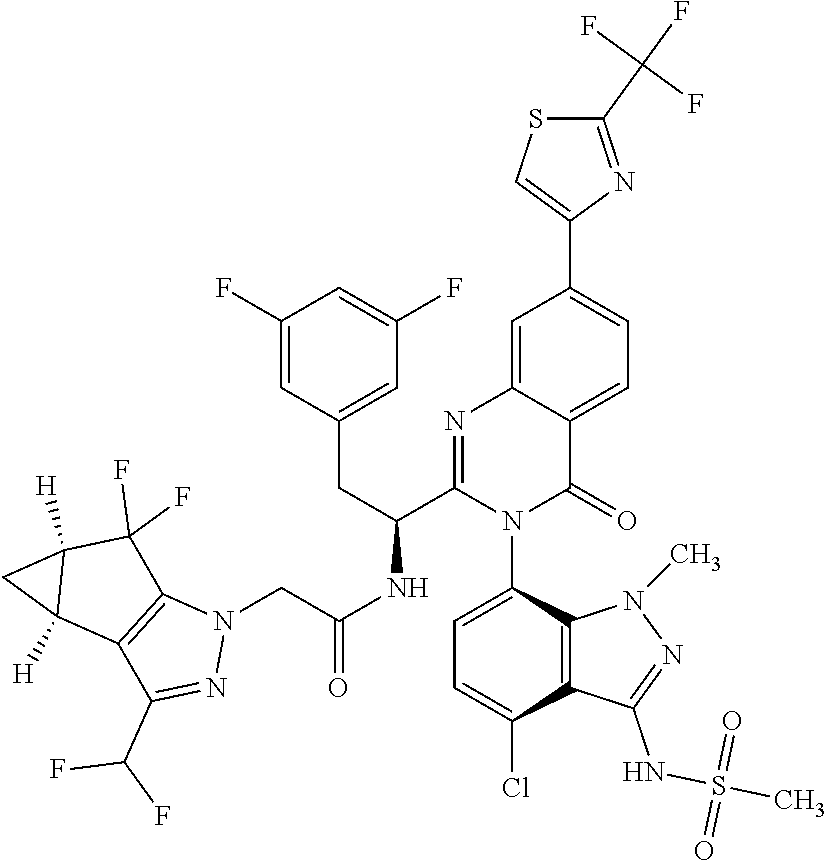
C1=C(N2C(=O)C3=CC=C(C4=CSC(C(F)(F)F)=N4)C=C3N=C2C(NC(CN2C3=C(C(C(F)F)=N2)C2([H])C([H])(C3(F)F)C2)=O)CC2=CC(F)=CC(F)=C2)C2=C(C(Cl)=C1)C(NS(C)(=O)=O)=NN2C
